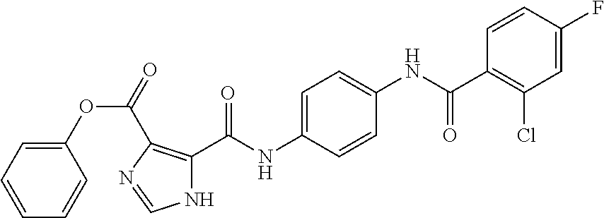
C1=CC(F)=CC(Cl)=C1C(NC1=CC=C(NC(C2=C(C(=O)OC3=CC=CC=C3)N=CN2)=O)C=C1)=O
